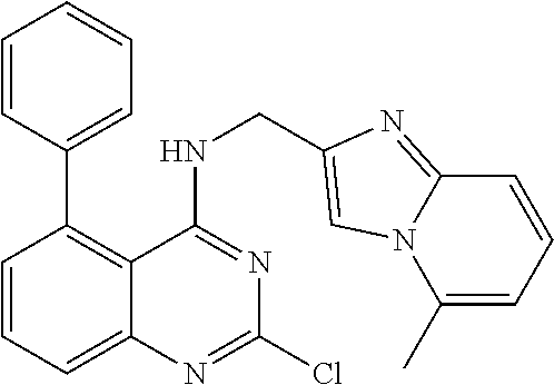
C1=CC=CC=C1C1=C2C(=CC=C1)N=C(Cl)N=C2NCC1=CN2C(=N1)C=CC=C2C
